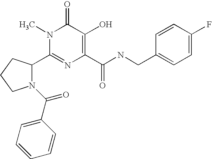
C1(C2N(C(=O)C3=CC=CC=C3)CCC2)=NC(C(NCC2=CC=C(F)C=C2)=O)=C(O)C(=O)N1C
